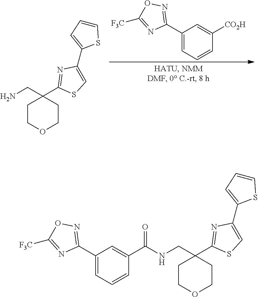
C1(C2=NOC([F3C])=N2)=CC=CC([CO2H])=C1.C1COCCC1(CN)C1=NC(C2=CC=CS2)=CS1.C1COCCC1(CNC(C1=CC(C2=NOC([F3C])=N2)=CC=C1)=O)C1=NC(C2=CC=CS2)=CS1
